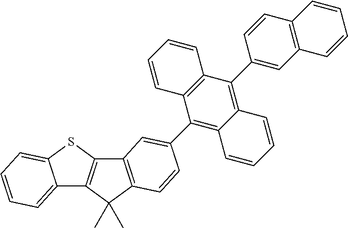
C12=CC=CC=C1SC1=C2C(C)(C)C2=C1C=C(C1=C3C(=C(C4=CC5=C(C=C4)C=CC=C5)C4=C1C=CC=C4)C=CC=C3)C=C2
